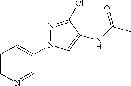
C1=CN=CC(N2N=C(Cl)C(NC(C)=O)=C2)=C1
